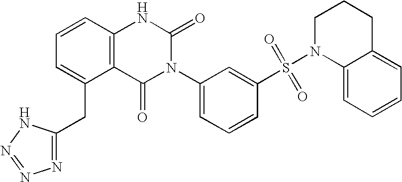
C1=CC2=C(C(CC3=NN=NN3)=C1)C(=O)N(C1=CC=CC(S(N3C4=CC=CC=C4CCC3)(=O)=O)=C1)C(=O)N2
